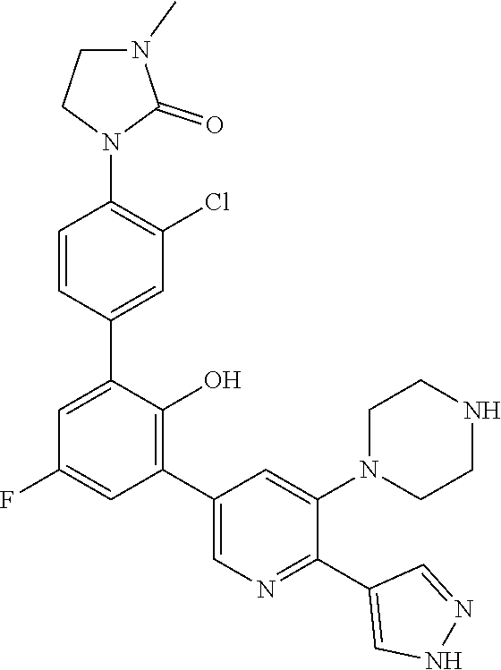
C1=C(C2=CC(Cl)=C(N3C(=O)N(C)CC3)C=C2)C(O)=C(C2=CN=C(C3=CNN=C3)C(N3CCNCC3)=C2)C=C1F
